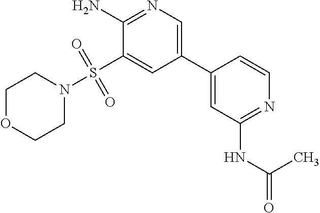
C1(N)=NC=C(C2=CC(NC(=O)C)=NC=C2)C=C1S(N1CCOCC1)(=O)=O
